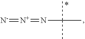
C(C)(N=[N+]=[N-])(C)C
